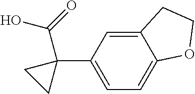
C12=CC(C3(C(O)=O)CC3)=CC=C1OCC2
